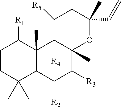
C1CC(C)(C)C2C(C)(C1[R1])C1([R4])C(C)(C([R3])C2[R2])OC(C=C)(C)CC1[R5]
